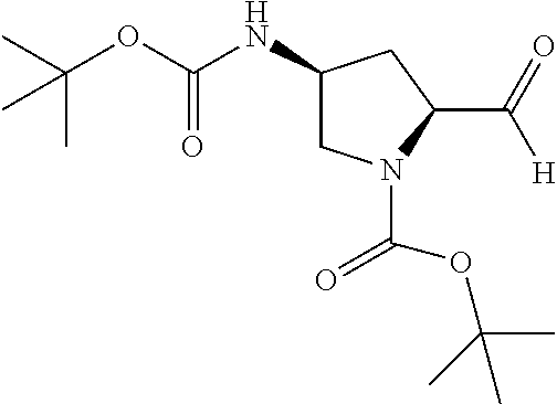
C1(NC(OC(C)(C)C)=O)CN(C(OC(C)(C)C)=O)C(C(=O)[H])C1
